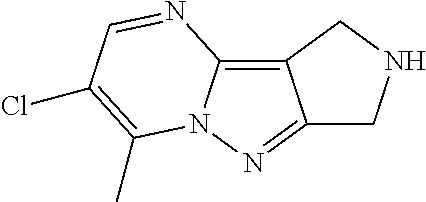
C12=C3N(N=C1CNC2)C(C)=C(Cl)C=N3
